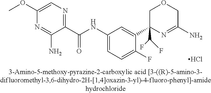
C1(OC)=CN=C(C(NC2=CC=C(F)C(C3(C(F)F)N=C(N)COC3)=C2)=O)C(N)=N1.Cl
